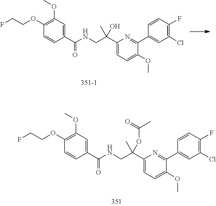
FCCOC1=C(OC)C=C(C(=O)NCC(C2=CC=C(OC)C(C3=CC(Cl)=C(F)C=C3)=N2)(C)O)C=C1.C(OC1=C(OC)C=C(C(=O)NCC(C2=CC=C(OC)C(C3=CC(Cl)=C(F)C=C3)=N2)(C)OC(=O)C)C=C1)CF
